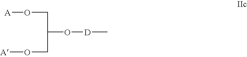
[A]OCC(O[D]C)CO[A]
